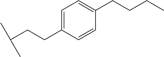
C(CCC1=CC=C(CCCC)C=C1)(C)C
